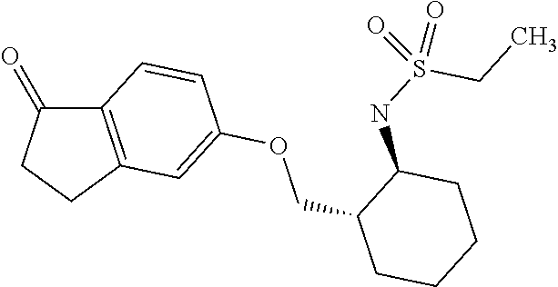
C12=C(CCC1=O)C=C(OCC1CCCCC1NS(=O)(CC)=O)C=C2
